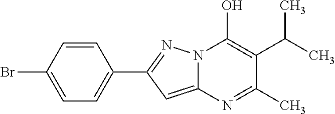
C12=CC(C3=CC=C(Br)C=C3)=NN1C(O)=C(C(C)C)C(C)=N2
